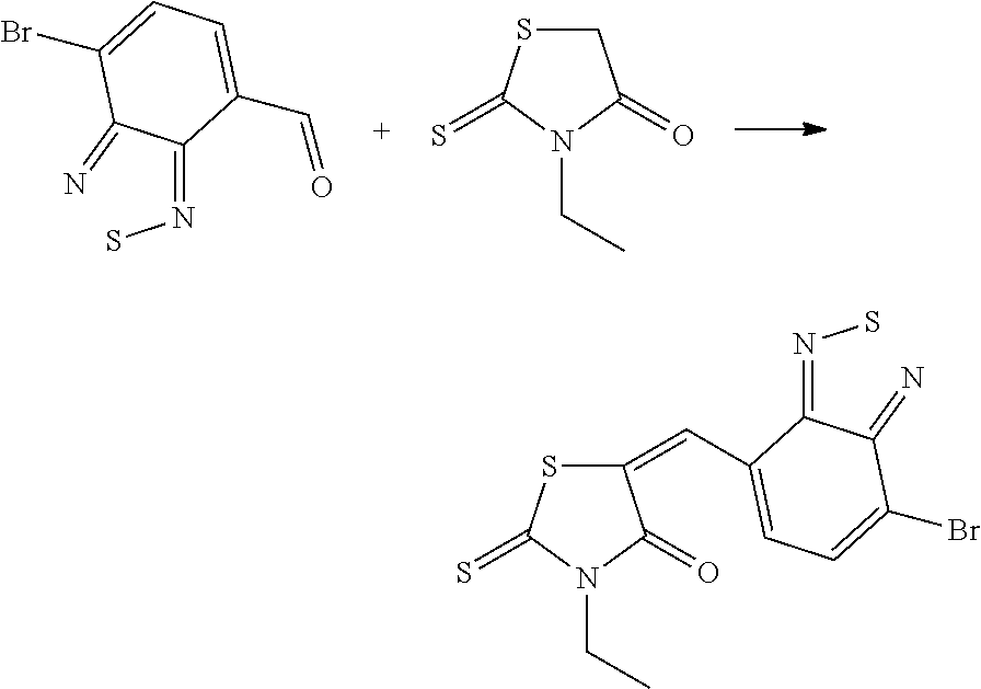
N(=C1C(=N)C(Br)=CC=C1C=O)S.C1SC(=S)N(CC)C1=O.N(=C1C(=N)C(Br)=CC=C1C=C1SC(=S)N(CC)C1=O)S
